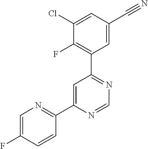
C1(C2=NC=C(F)C=C2)=CC(C2=C(F)C(Cl)=CC(C#N)=C2)=NC=N1
